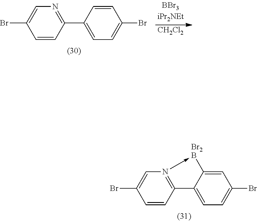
C1=C(Br)C=CC2=N1->[Br2B]C1=CC(Br)=CC=C21.C1=C(Br)C=CC(C2=CC=C(Br)C=C2)=N1.[CH2Cl2]
